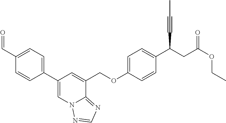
C1(C2=CC=C(C=O)C=C2)=CN2C(=NC=N2)C(COC2=CC=C(C(CC(OCC)=O)C#CC)C=C2)=C1
